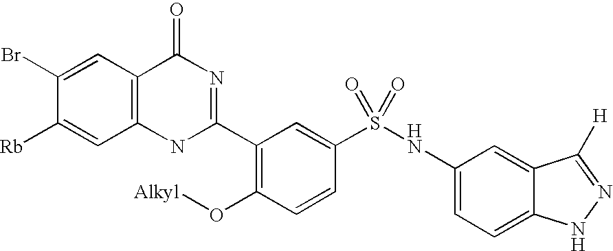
C1(Br)=CC2=C(C=C1[Rb])NC(C1=C(O[Alkyl])C=CC(S(NC3=CC=C4C(=C3)C([H])=NN4)(=O)=O)=C1)=NC2=O
